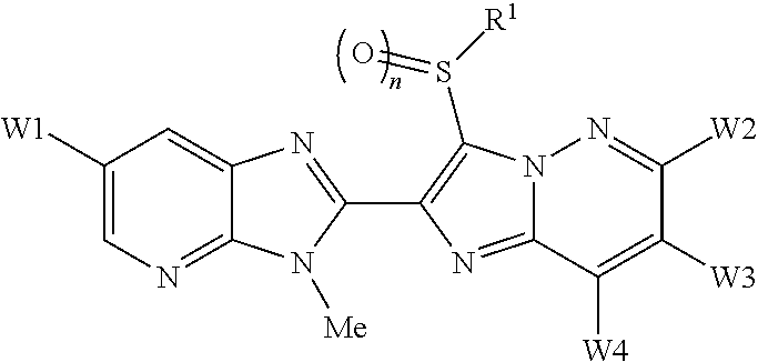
C1([W1])=CN=C2C(=C1)N=C(C1=C(S([R1])=O)N3C(=N1)C([W4])=C([W3])C([W2])=N3)N2[Me]
